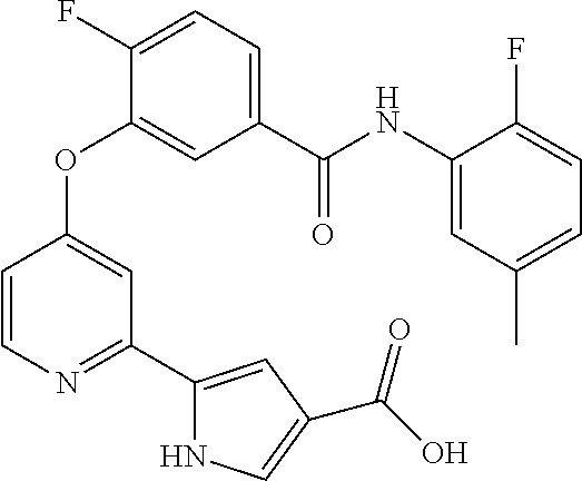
C1(C(NC2=CC(C)=CC=C2F)=O)=CC=C(F)C(OC2=CC(C3=CC(C(O)=O)=CN3)=NC=C2)=C1
